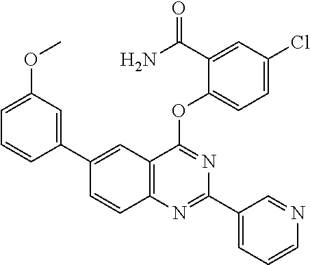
C1(C2=CC(OC)=CC=C2)=CC2=C(C=C1)N=C(C1=CC=CN=C1)N=C2OC1=CC=C(Cl)C=C1C(=O)N
